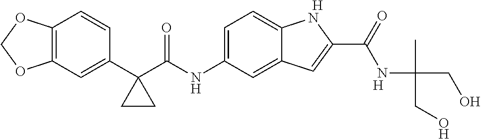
[H].C12=C(C=C(C3(C(NC4=CC=C5C(=C4)C=C(C(NC(C)(CO)CO)=O)N5)=O)CC3)C=C1)OCO2.[H]
